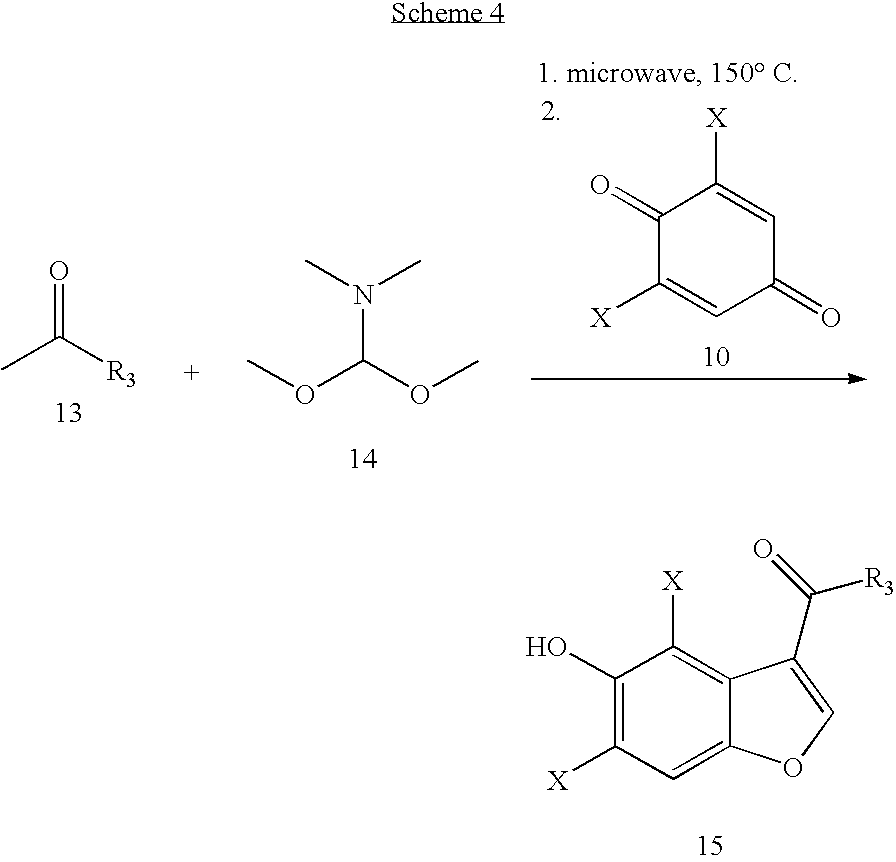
CC([R3])=O.COC(OC)N(C)C.C1=C([X])C(=O)C([X])=CC1=O.C1=C2C(=C([X])C(O)=C1[X])C(C([R3])=O)=CO2
